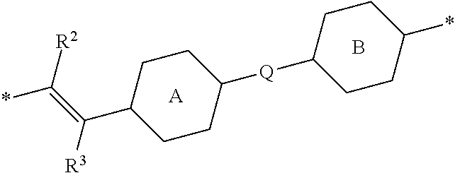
C(C1CCC([Q]C2CCC(*)CC2)CC1)(=C(*)[R2])[R3].[A].B
